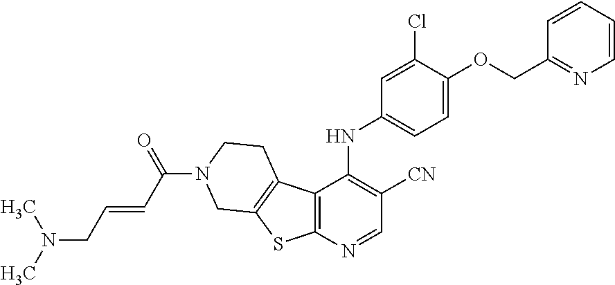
C12=C(N=CC([CN])=C1NC1=CC=C(OCC3=NC=CC=C3)C(Cl)=C1)SC1=C2CCN(C(C=CCN(C)C)=O)C1
